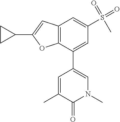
CN1C=C(C2=CC(S(=O)(=O)C)=CC3=C2OC(C2CC2)=C3)C=C(C)C1=O
